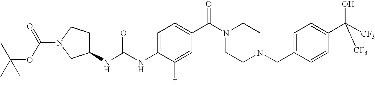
C1(NC(=O)NC2=CC=C(C(=O)N3CCN(CC4=CC=C(C(O)([CF3])[CF3])C=C4)CC3)C=C2F)CCN(C(OC(C)(C)C)=O)C1
